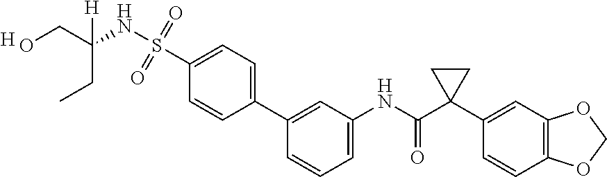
C1=C(NC(C2(C3=CC4=C(C=C3)OCO4)CC2)=O)C=C(C2=CC=C(S(NC(CC)(CO)[H])(=O)=O)C=C2)C=C1.[H]
